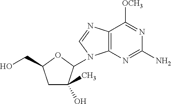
C1C(O)(C)C(N2C3=C(C([OCH3])=NC(N)=N3)N=C2)OC1CO
